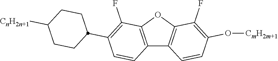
C12=C(OC3=C1C=CC(O[CmH2m+1])=C3F)C(F)=C(C1CCC([CnH2n+1])CC1)C=C2
